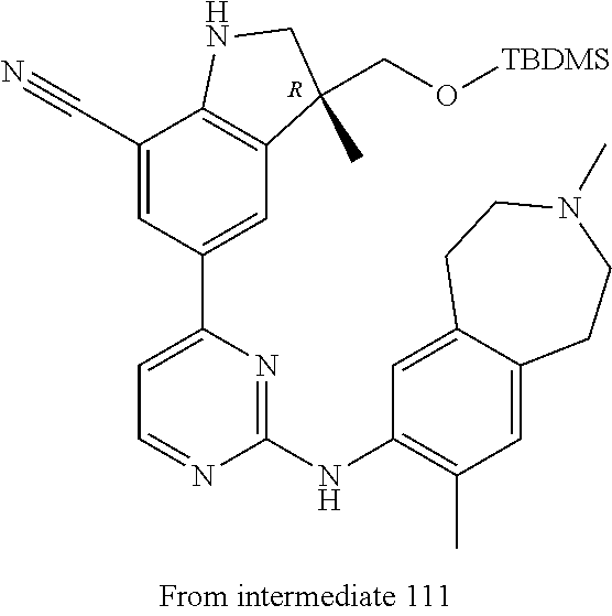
[R].C1(C#N)=CC(C2=CC=NC(NC3=C(C)C=C4C(=C3)CCN(C)CC4)=N2)=CC2=C1NCC2(C)CO[TBDMS]
